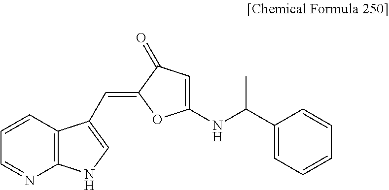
C1=NC2=C(C=C1)C(C=C1OC(NC(C3=CC=CC=C3)C)=CC1=O)=CN2
